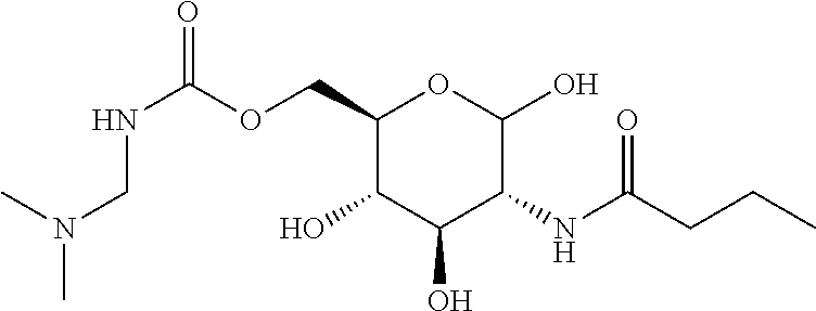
C1(COC(NCN(C)C)=O)C(O)C(O)C(NC(CCC)=O)C(O)O1
